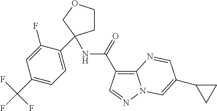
C1COCC1(C1=CC=C(C(F)(F)F)C=C1F)NC(=O)C1=C2N(N=C1)C=C(C1CC1)C=N2
